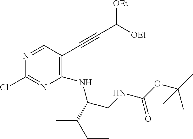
C1(NC(CNC(=O)OC(C)(C)C)C(CC)C)=C(C#CC([OEt])[OEt])C=NC(Cl)=N1
